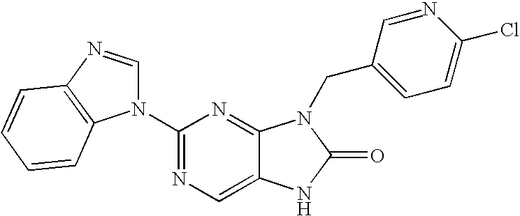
C12=CN=C(N3C=NC4=C3C=CC=C4)N=C1N(CC1=CC=C(Cl)N=C1)C(=O)N2
